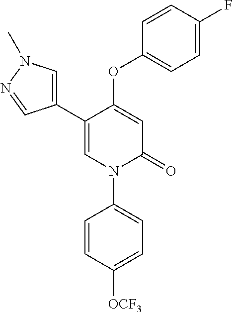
C1=C(OC2=CC=C(F)C=C2)C(C2=CN(C)N=C2)=CN(C2=CC=C([OCF3])C=C2)C1=O
